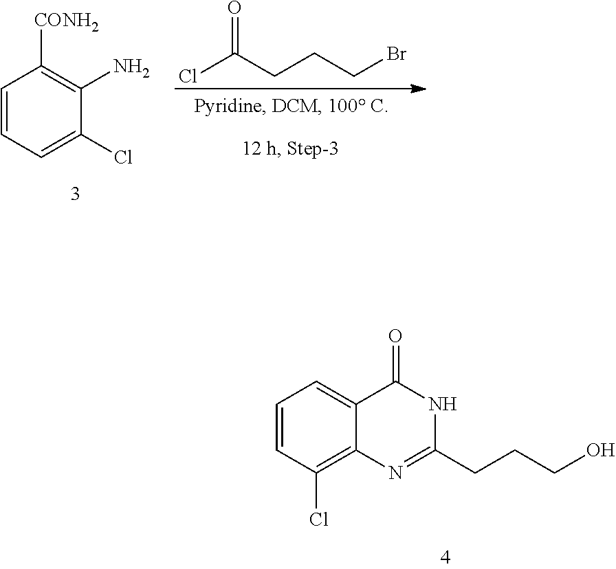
C1=CC=C(Cl)C(N)=C1[CONH2].O=C(CCCBr)Cl.C1=CC(Cl)=C2C(=C1)C(=O)NC(CCCO)=N2
